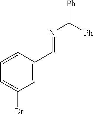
N(C([Ph])[Ph])=CC1=CC(Br)=CC=C1
